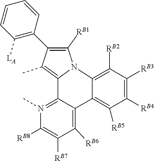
N12C([RB1])=C(C3=C([LA])C=CC=C3)C(C)=C1C1=N(C)C([RB8])=C([RB7])C([RB6])=C1C1=C([RB5])C([RB4])=C([RB3])C([RB2])=C21
